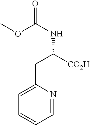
C1=NC(CC(NC(=O)OC)[CO2H])=CC=C1
